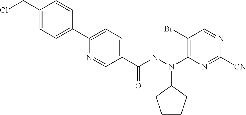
C1=NC([CN])=NC(N(NC(C2=CC=C(C3=CC=C(CCl)C=C3)N=C2)=O)C2CCCC2)=C1Br
